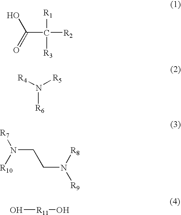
OC(=O)C([R1])([R3])[R2].[R4]N([R5])[R6].N(CCN([R9])[R8])([R7])[R10].O[R11]O
